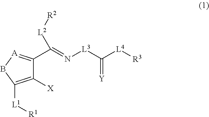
C1([X])=C([L1][R1])B[A]=C1C(=N[L3]C([L4][R3])=[Y])[L2][R2]
